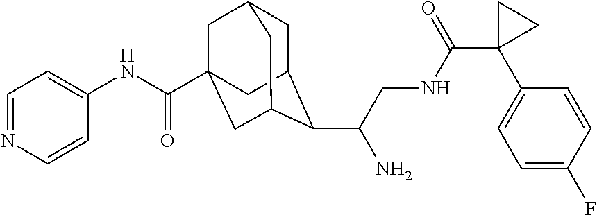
C1C2C(C(CNC(C3(C4=CC=C(F)C=C4)CC3)=O)N)C3CC(C(NC4=CC=NC=C4)=O)(CC1C3)C2
